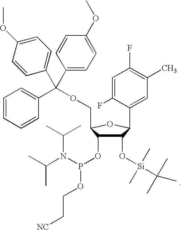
C1(O[Si](C(C)(C)C)(C)C)C(OP(OCC[NC])N(C(C)C)C(C)C)C(COC(C2=CC=CC=C2)(C2=CC=C(OC)C=C2)C2=CC=C(OC)C=C2)OC1C1=CC(C)=C(F)C=C1F
